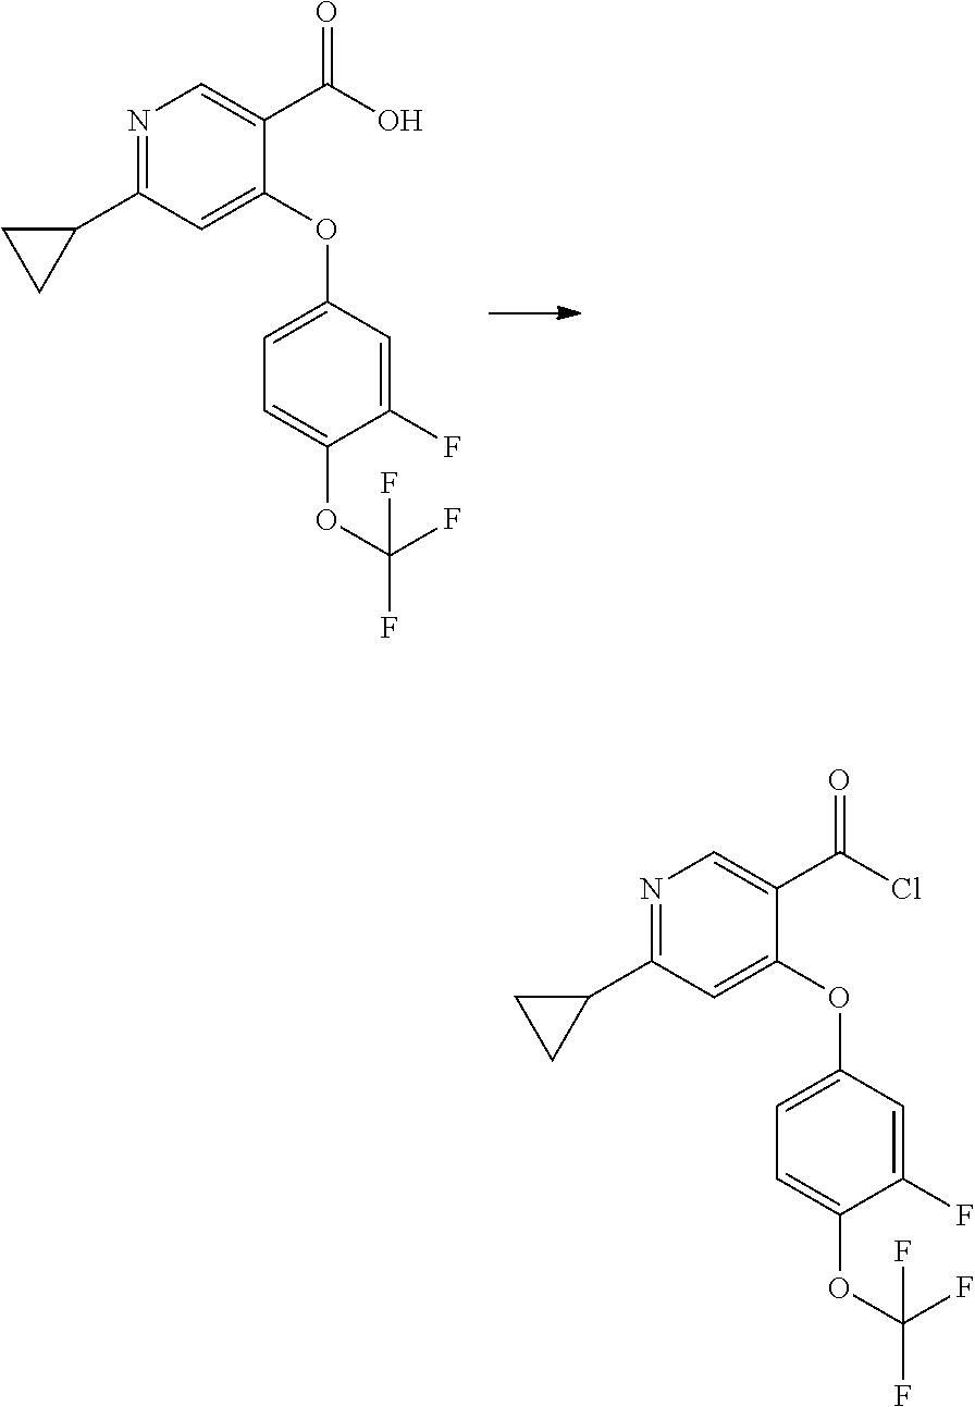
N1=C(C2CC2)C=C(OC2=CC=C(OC(F)(F)F)C(F)=C2)C(C(O)=O)=C1.N1=C(C2CC2)C=C(OC2=CC=C(OC(F)(F)F)C(F)=C2)C(C(Cl)=O)=C1
